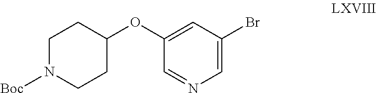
C1N([Boc])CCC(OC2=CC(Br)=CN=C2)C1
